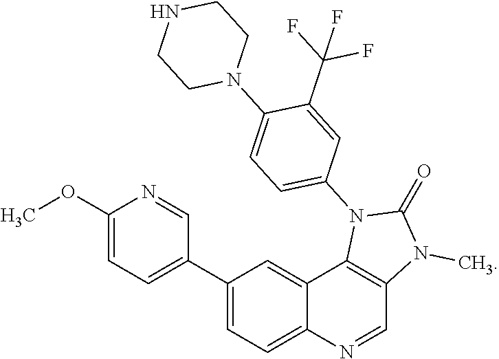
C1(C2=CC=C3C(=C2)C2=C(C=N3)N(C)C(=O)N2C2=CC=C(N3CCNCC3)C(C(F)(F)F)=C2)=CC=C(OC)N=C1
